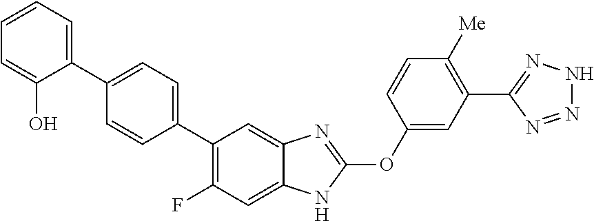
C1(C2=CC=C(C3=CC=CC=C3O)C=C2)=C(F)C=C2C(=C1)N=C(OC1=CC(C3=NNN=N3)=C([Me])C=C1)N2
